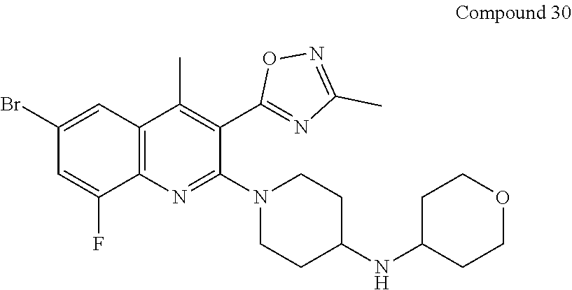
C12=C(N=C(N3CCC(NC4CCOCC4)CC3)C(C3=NC(C)=NO3)=C1C)C(F)=CC(Br)=C2
